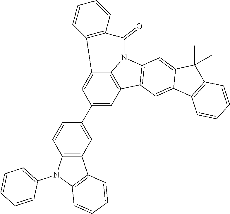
C12=CC(C3=CC4=C(C=C3)N(C3=CC=CC=C3)C3=C4C=CC=C3)=CC3=C1N(C1=C3C=C3C(=C1)C(C)(C)C1=C3C=CC=C1)C(=O)C1=C2C=CC=C1
